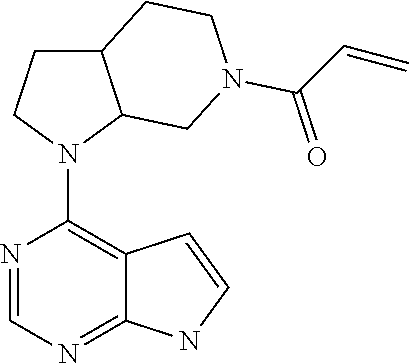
C1=NC(N2C3C(CC2)CCN(C(=O)C=C)C3)=C2C(=N1)NC=C2
